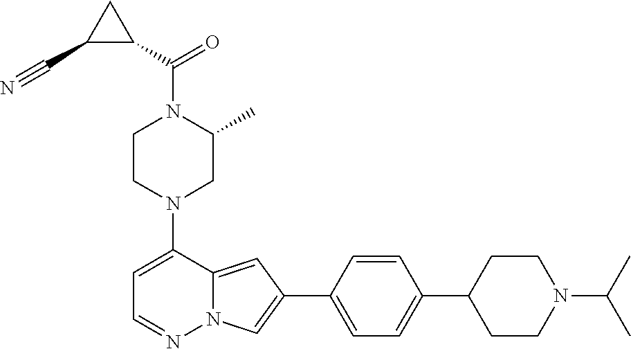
N1(C2=CC=NN3C2=CC(C2=CC=C(C4CCN(C(C)C)CC4)C=C2)=C3)CC(C)N(C(=O)C2CC2C#N)CC1
